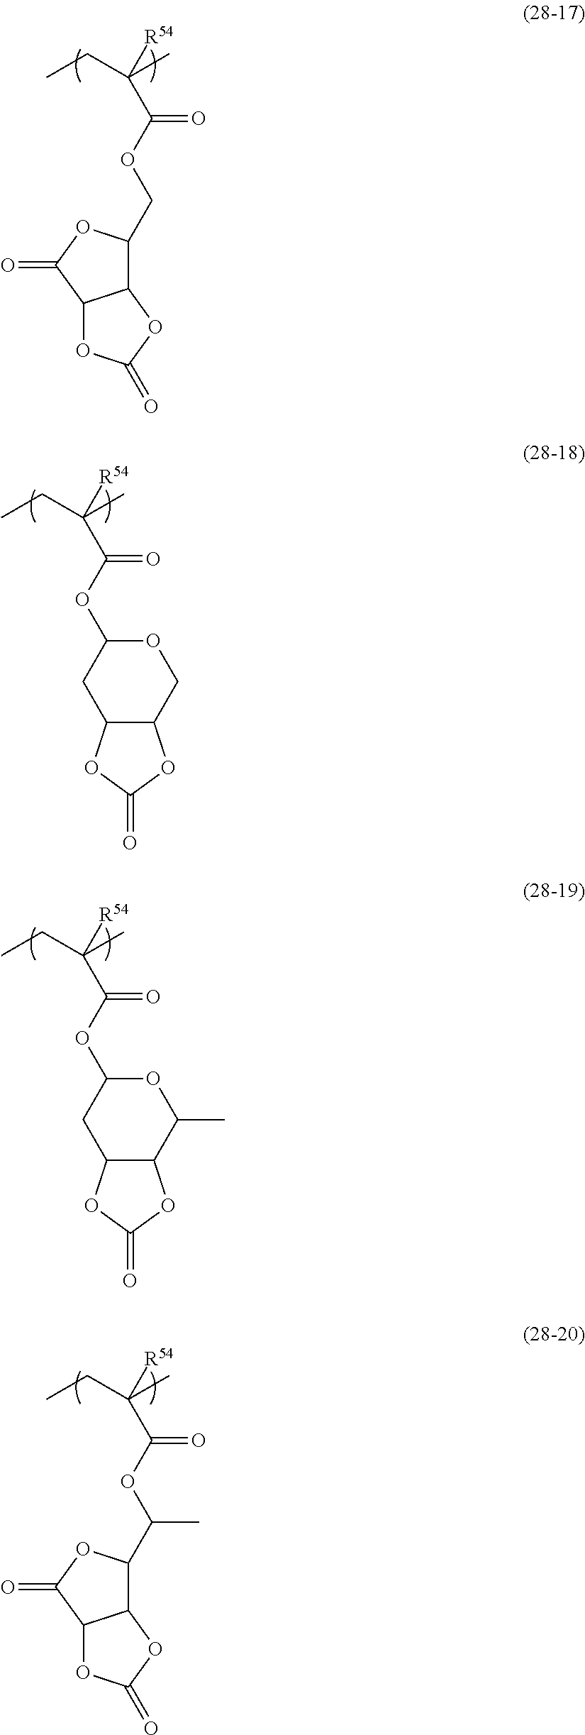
CCC(C)([R54])C(OCC1C2C(C(=O)O1)OC(=O)O2)=O.CCC(C)([R54])C(OC1CC2C(CO1)OC(=O)O2)=O.CCC(C)([R54])C(OC1CC2C(C(C)O1)OC(=O)O2)=O.CCC(C)([R54])C(OC(C1C2C(C(=O)O1)OC(=O)O2)C)=O
